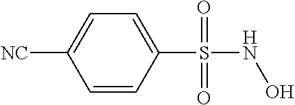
C1(S(NO)(=O)=O)=CC=C([NC])C=C1
